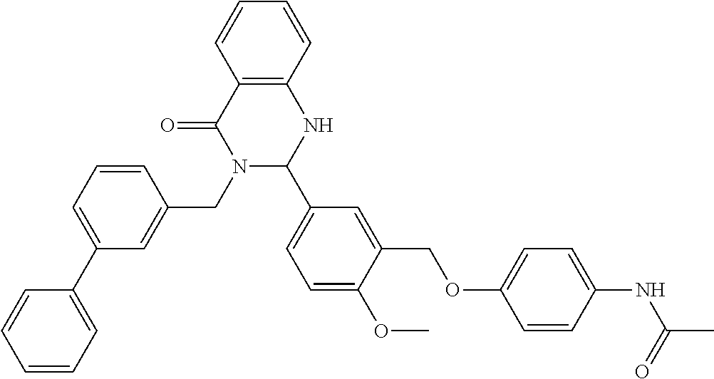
C12=C(C=CC=C1)NC(C1=CC=C(OC)C(COC3=CC=C(NC(=O)C)C=C3)=C1)N(CC1=CC(C3=CC=CC=C3)=CC=C1)C2=O
